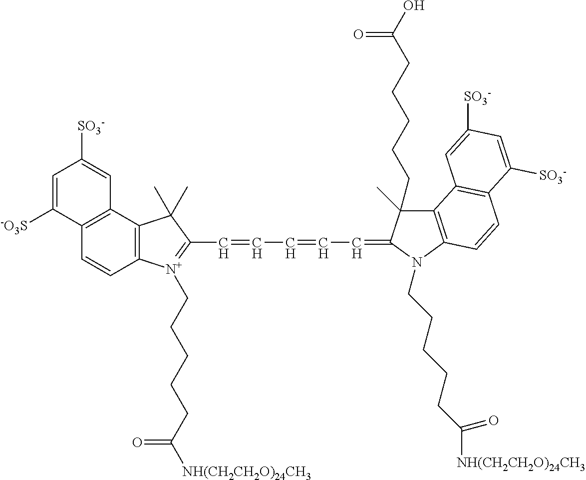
C1=C([SO3-])C2=C(C=C1[SO3-])C1=C(C=C2)[N+](CCCCCC([NH(CH2CH2O)24CH3])=O)=C(C=CC=CC=C2C(C)(CCCCCC(O)=O)C3=C(N2CCCCCC([NH(CH2CH2O)24CH3])=O)C=CC2=C3C=C([SO3-])C=C2[SO3-])C1(C)C
